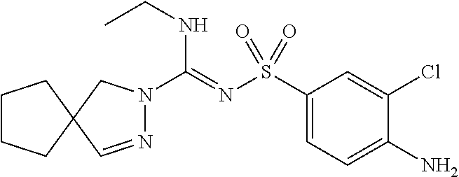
C1(S(N=C(NCC)N2N=CC3(C2)CCCC3)(=O)=O)=CC=C(N)C(Cl)=C1
